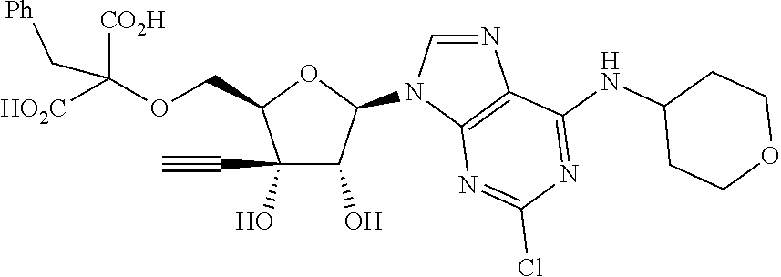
N1(C2OC(COC([CO2H])([HO2C])C[Ph])C(C#C)(O)C2O)C=NC2=C1N=C(Cl)N=C2NC1CCOCC1
